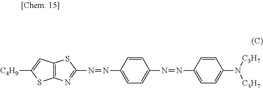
C12=C(N=C(N=NC3=CC=C(N=NC4=CC=C(N([C3H7])[C3H7])C=C4)C=C3)S1)SC([C4H9])=C2
